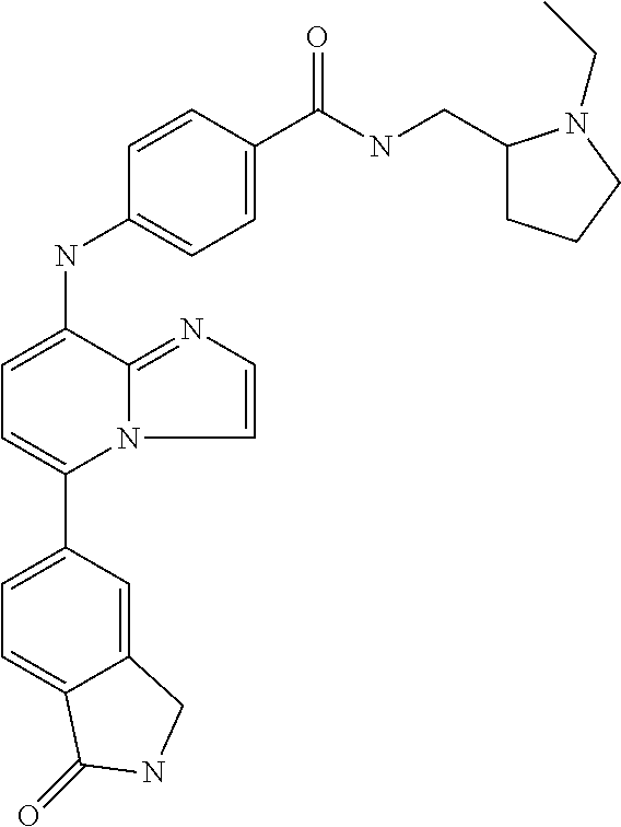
C1(C2=CC=C(NC3=CC=C(C(NCC4CCCN4CC)=O)C=C3)C3=NC=CN23)=CC=C2C(=C1)CNC2=O
